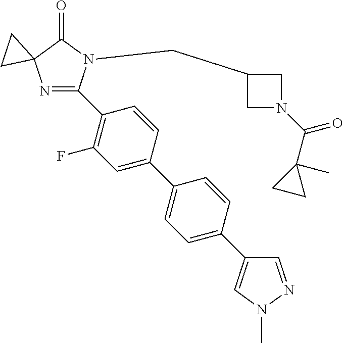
N1=C(C2=C(F)C=C(C3=CC=C(C4=CN(C)N=C4)C=C3)C=C2)N(CC2CN(C(C3(C)CC3)=O)C2)C(=O)C12CC2
